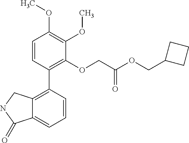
C12=C(C3=C(OCC(OCC4CCC4)=O)C(OC)=C(OC)C=C3)C=CC=C1C(=O)NC2
